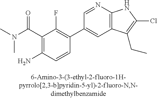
C(C1=C(N)C=CC(C2=CC3=C(N=C2)NC(Cl)=C3CC)=C1F)(=O)N(C)C
